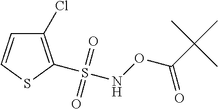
C1(Cl)=C(S(NOC(C(C)(C)C)=O)(=O)=O)SC=C1
